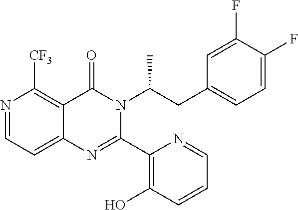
N1=CC=C2C(=C1[CF3])C(=O)N(C(CC1=CC=C(F)C(F)=C1)C)C(C1=C(O)C=CC=N1)=N2
